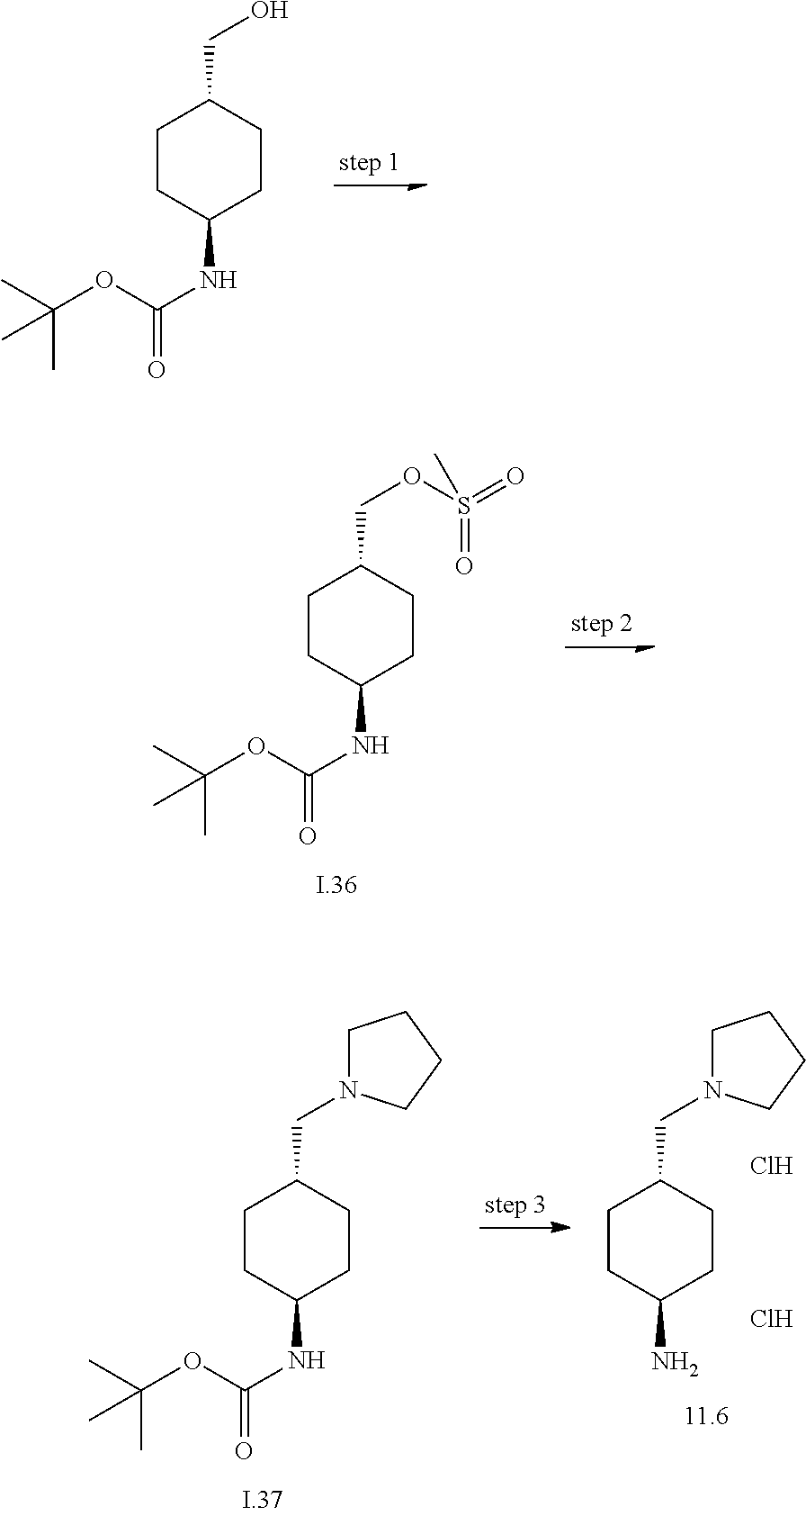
C1CC(NC(OC(C)(C)C)=O)CCC1CN1CCCC1.C1CC(N)CCC1CN1CCCC1.Cl.Cl.C1CC(NC(OC(C)(C)C)=O)CCC1CO.C1CC(NC(OC(C)(C)C)=O)CCC1COS(=O)(=O)C
